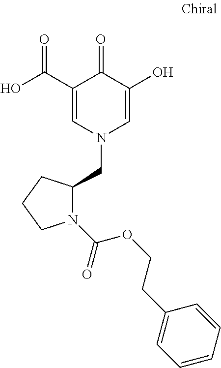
C1(C(=O)O)=CN(CC2N(C(OCCC3=CC=CC=C3)=O)CCC2)C=C(O)C1=O
